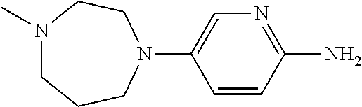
N1(C)CCCN(C2=CN=C(N)C=C2)CC1
